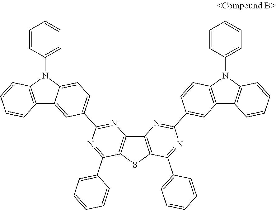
C12=C(SC3=C1N=C(C1=CC=C4C(=C1)C1=C(N4C4=CC=CC=C4)C=CC=C1)N=C3C1=CC=CC=C1)C(C1=CC=CC=C1)=NC(C1=CC3=C(N(C4=CC=CC=C4)C4=C3C=CC=C4)C=C1)=N2
